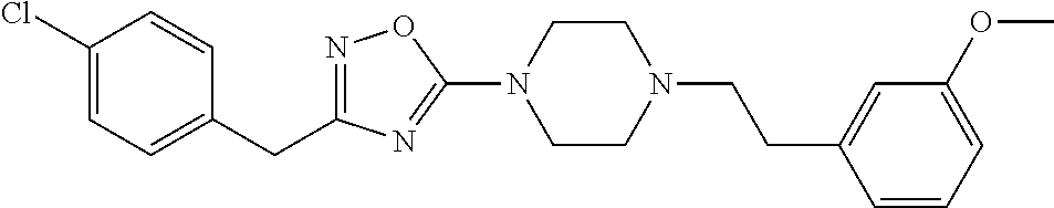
N1=C(CC2=CC=C(Cl)C=C2)N=C(N2CCN(CCC3=CC(OC)=CC=C3)CC2)O1
